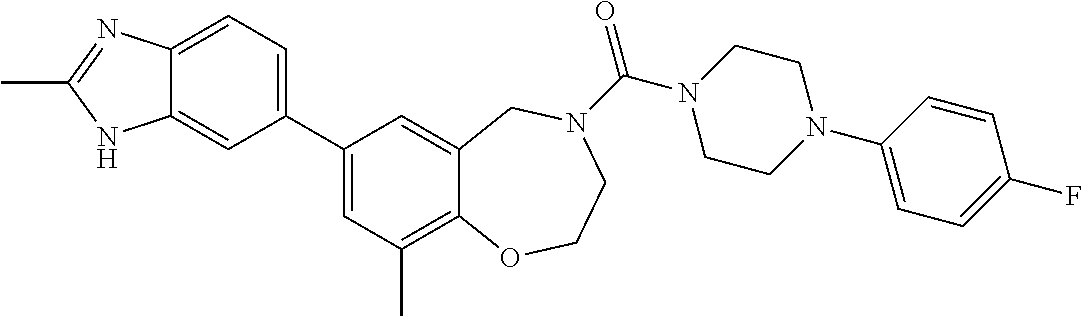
C12=CC=C(C3=CC(C)=C4C(=C3)CN(C(=O)N3CCN(C5=CC=C(F)C=C5)CC3)CCO4)C=C1NC(C)=N2
